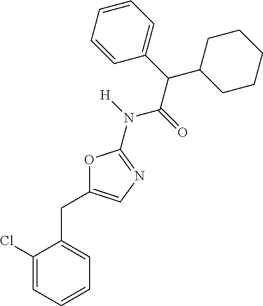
C1(Cl)=CC=CC=C1CC1=CN=C(N(C(C(C2CCCCC2)C2=CC=CC=C2)=O)[H])O1
